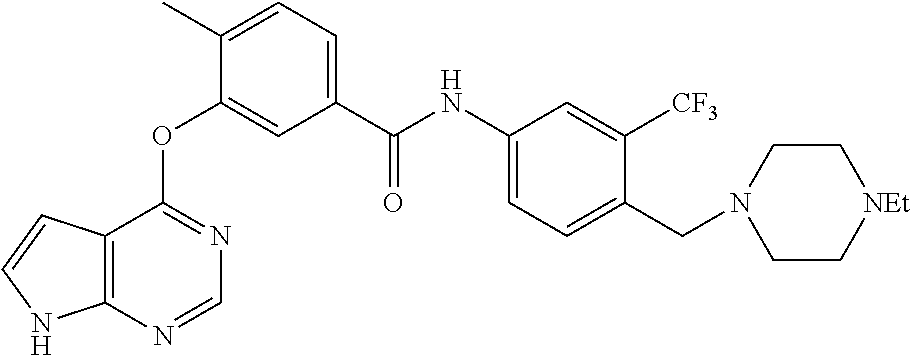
O(C1=CC(C(NC2=CC=C(CN3CC[NEt]CC3)C([CF3])=C2)=O)=CC=C1C)C1=NC=NC2=C1C=CN2
